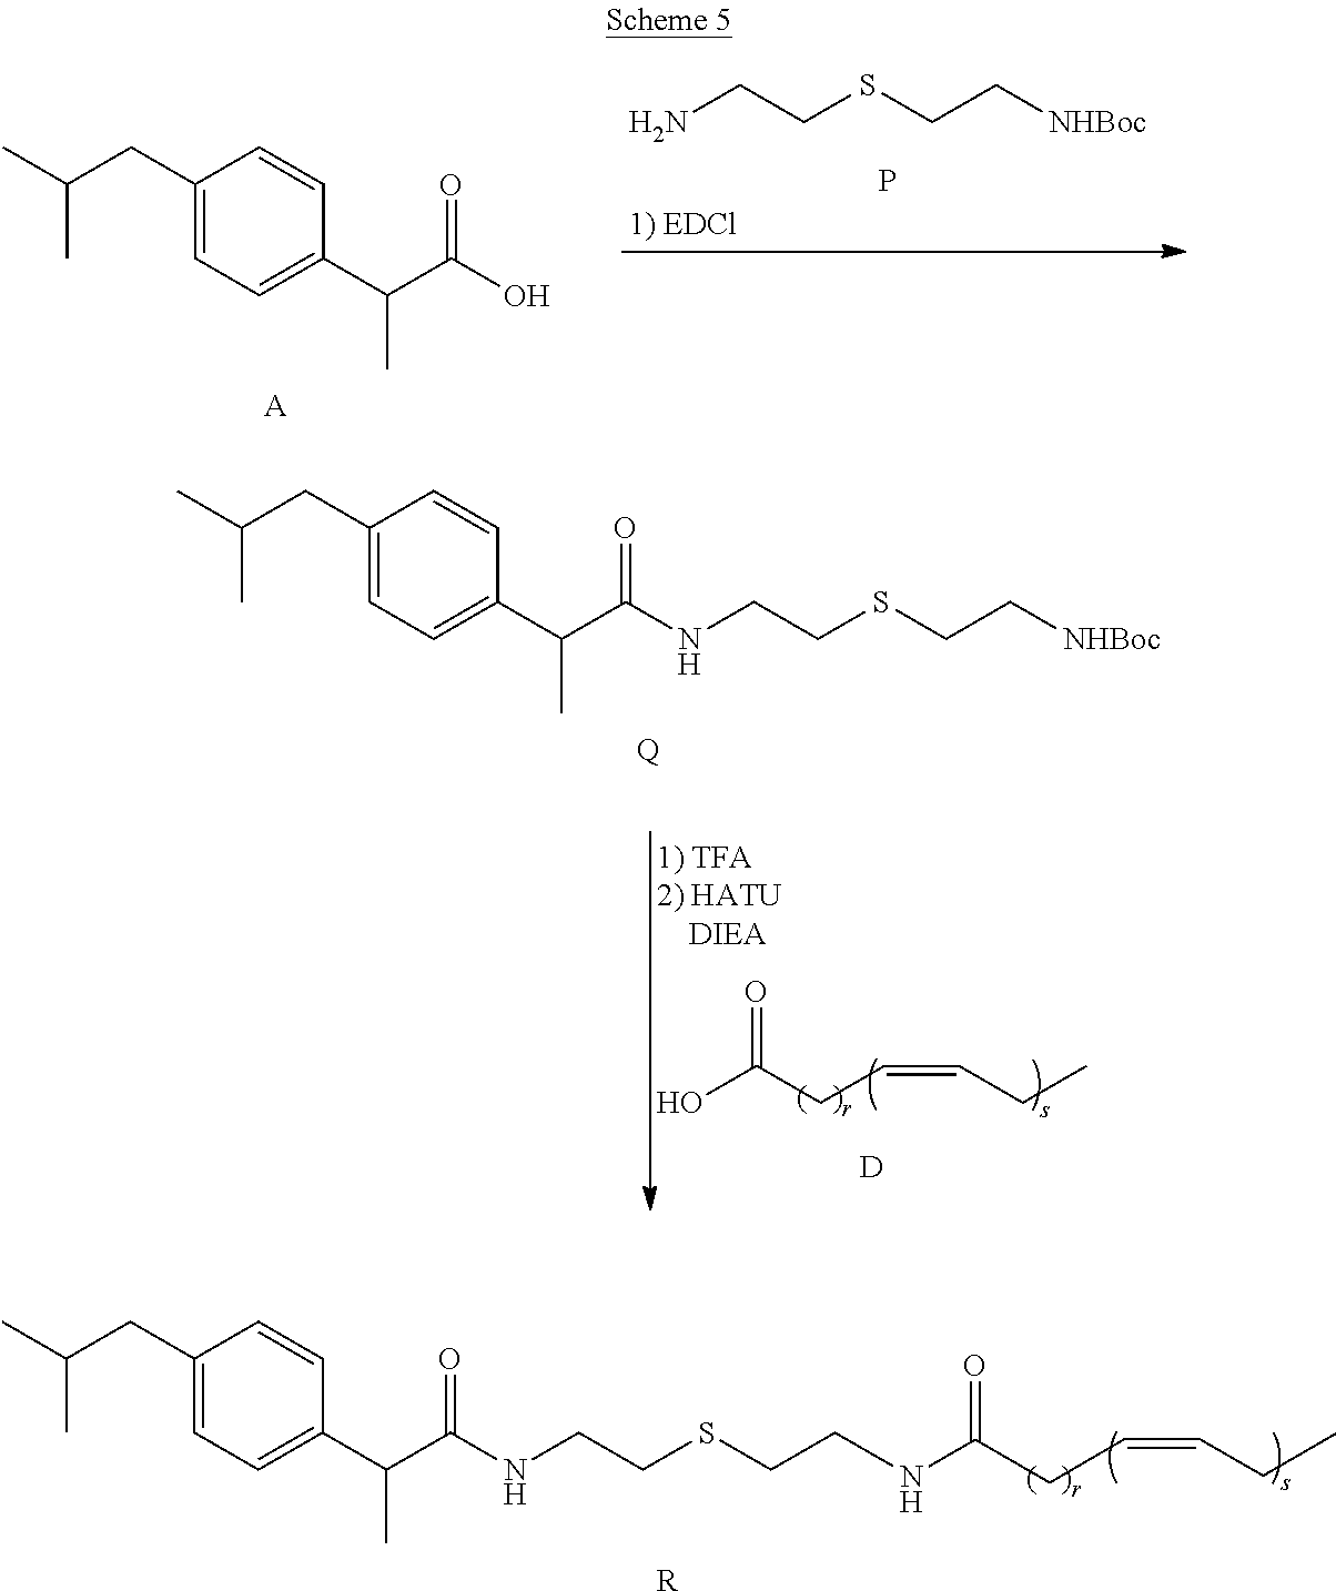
C1(CC(C)C)=CC=C(C(C(NCCSCCNC(=O)CC=CCC)=O)C)C=C1.[R].NCCSCC[NHBoc].P.C1(CC(C)C)=CC=C(C(C(O)=O)C)C=C1.[A].C1(CC(C)C)=CC=C(C(C(NCCSCC[NHBoc])=O)C)C=C1.[Q].OC(CC=CCC)=O.[D]
